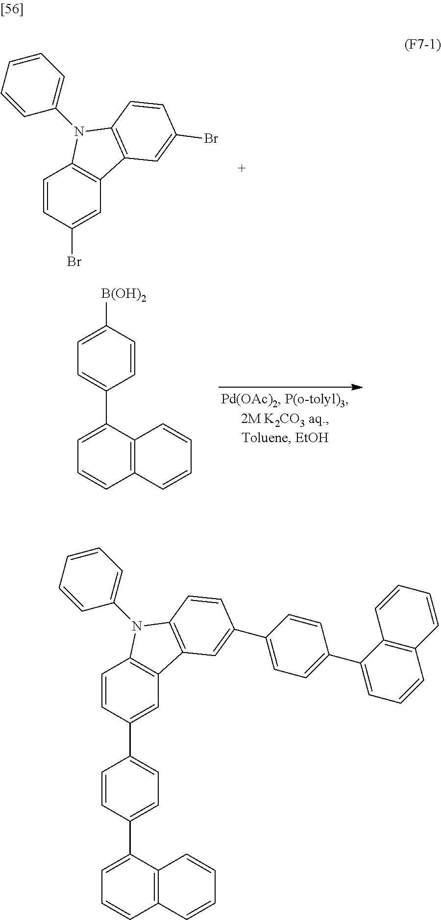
C1=CC(Br)=CC2=C1N(C1=CC=CC=C1)C1=C2C=C(Br)C=C1.C1=CC2=C(C(C3=CC=C([B(OH)2])C=C3)=C1)C=CC=C2.C1=CC(C2=CC=C(C3=CC=CC4=C3C=CC=C4)C=C2)=CC2=C1N(C1=CC=CC=C1)C1=C2C=C(C2=CC=C(C3=CC=CC4=C3C=CC=C4)C=C2)C=C1
